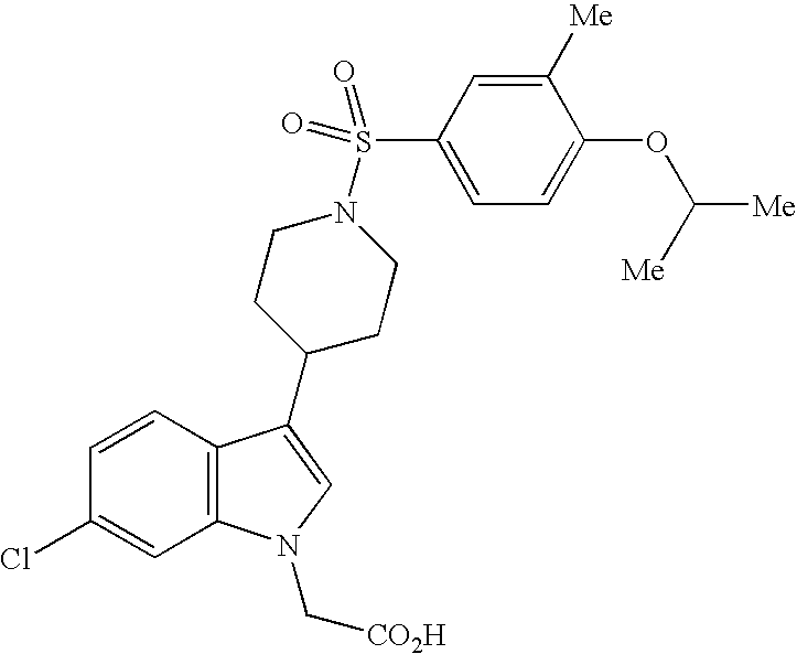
C1=CC2=C(C=C1Cl)N(C[CO2H])C=C2C1CCN(S(C2=CC=C(OC([Me])[Me])C([Me])=C2)(=O)=O)CC1
